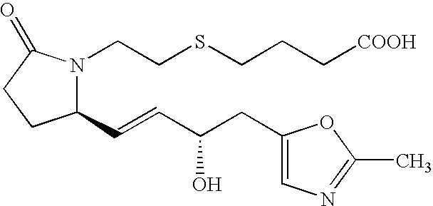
C1(C=CC(CC2=CN=C(C)O2)O)N(CCSCCC[COOH])C(=O)CC1
